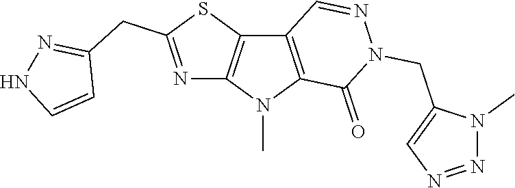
C12=C(N(C)C3=C1C=NN(CC1=CN=NN1C)C3=O)N=C(CC1=NNC=C1)S2
